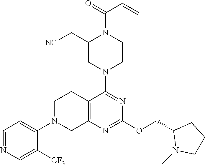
C12=C(N=C(OCC3N(C)CCC3)N=C1N1CCN(C(C=C)=O)C(C[NC])C1)CN(C1=CC=NC=C1[CF3])CC2
